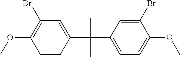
C1(Br)=C(OC)C=CC(C(C)(C)C2=CC=C(OC)C(Br)=C2)=C1
